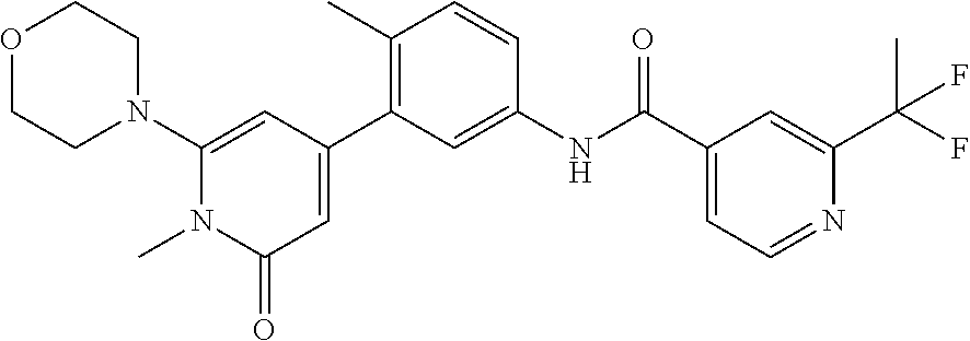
O1CCN(C2=CC(C3=C(C)C=CC(NC(C4=CC=NC(C(F)(C)F)=C4)=O)=C3)=CC(=O)N2C)CC1
